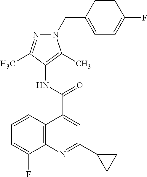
C12=C(N=C(C3CC3)C=C1C(=O)NC1=C(C)N(CC3=CC=C(F)C=C3)N=C1C)C(F)=CC=C2
